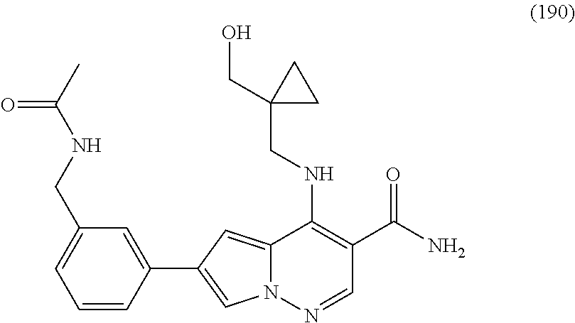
C12=CC(C3=CC(CNC(C)=O)=CC=C3)=CN1N=CC(C(N)=O)=C2NCC1(CO)CC1
